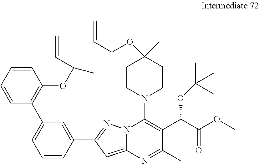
C12=CC(C3=CC(C4=C(OC(C=C)C)C=CC=C4)=CC=C3)=NN1C(N1CCC(OCC=C)(C)CC1)=C(C(C(OC)=O)OC(C)(C)C)C(C)=N2
